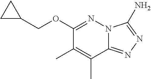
N12C(=NN=C1N)C(C)=C(C)C(OCC1CC1)=N2
